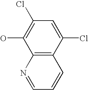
C12=C(C(Cl)=CC(Cl)=C1O)C=CC=N2
